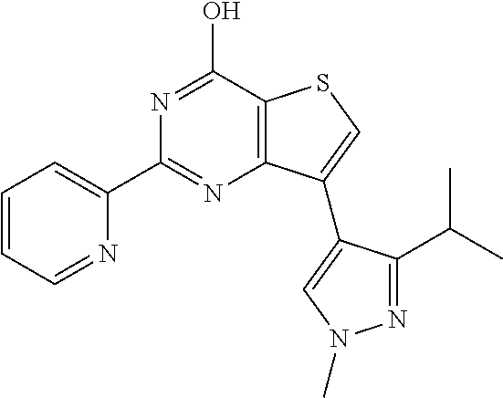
N1=C(C2=CC=CC=N2)N=C(O)C2=C1C(C1=CN(C)N=C1C(C)C)=CS2
